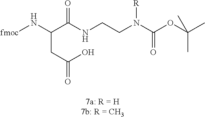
C(CC(O)=O)(C(NCCN(C(OC(C)(C)C)=O)[R])=O)N[fmoc]
